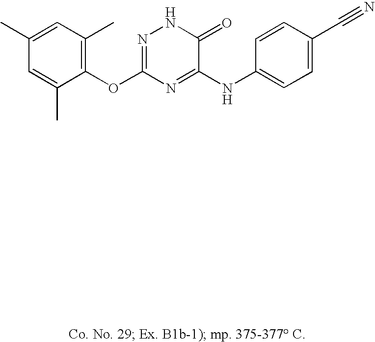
C1(OC2=NNC(=O)C(NC3=CC=C(C#N)C=C3)=N2)=C(C)C=C(C)C=C1C
